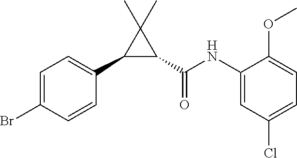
C1(C2=CC=C(Br)C=C2)C(C(NC2=CC(Cl)=CC=C2OC)=O)C1(C)C
